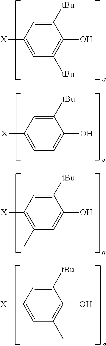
C1([tBu])=CC([X])=CC([tBu])=C1O.C1([tBu])=CC([X])=CC=C1O.C1([tBu])=CC([X])=C(C)C=C1O.C1([tBu])=CC([X])=CC(C)=C1O
